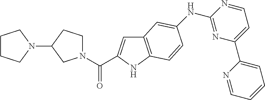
C1CCN(C2CN(C(=O)C3=CC4=C(N3)C=CC(NC3=NC(C5=CC=CC=N5)=CC=N3)=C4)CC2)C1
